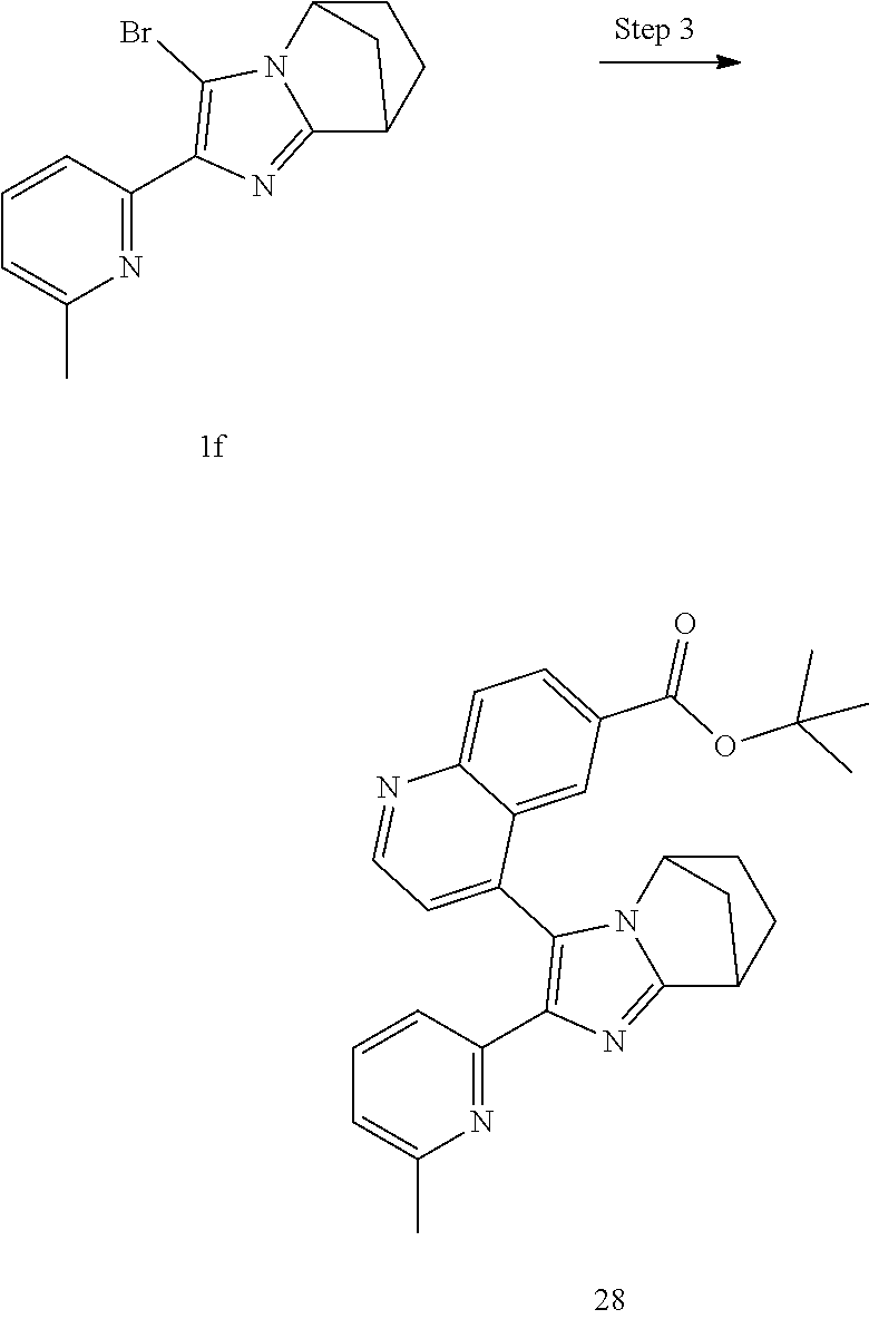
N1=C(C2=C(Br)N3C(=N2)C2CCC3C2)C=CC=C1C.N1=C(C2=C(C3=CC=NC4=CC=C(C(OC(C)(C)C)=O)C=C34)N3C(=N2)C2CCC3C2)C=CC=C1C
